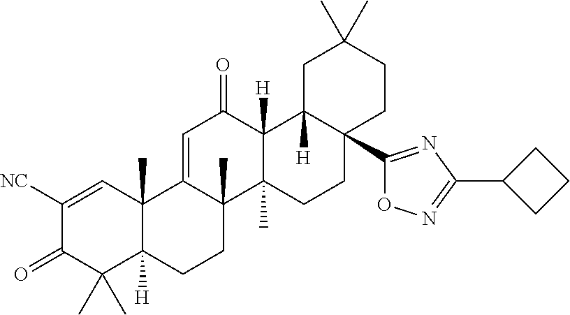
C12(C)C([H])(CCC3(C)C1=CC(=O)C1([H])C3(C)CCC3(C4=NC(C5CCC5)=NO4)C1([H])CC(C)(C)CC3)C(C)(C)C(=O)C([NC])=C2
